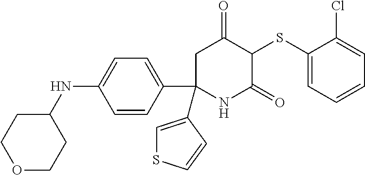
C1(SC2C(=O)CC(C3=CC=C(NC4CCOCC4)C=C3)(C3=CSC=C3)NC2=O)=CC=CC=C1Cl
